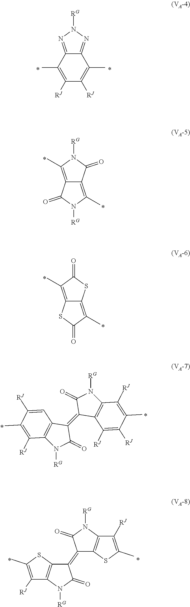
C12=NN([RG])N=C1C(C)=C([RJ])C([RJ])=C2C.C12=C(C)N([RG])C(=O)C1=C(C)N([RG])C2=O.C12=C(C)C(=O)SC1=C(C)C(=O)S2.C1(=C2C3=C(N([RG])C2=O)C([RJ])=C(C)S3)C2=C(N([RG])C1=O)C([RJ])=C(C)S2.C1(=C2C3=C(N([RG])C2=O)C([RJ])=C(C)C([RJ])=C3[RJ])C2=C(N([RG])C1=O)C([RJ])=C(C)C([RJ])=C2
